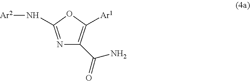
N1=C(N[Ar2])OC([Ar1])=C1C(=O)N
